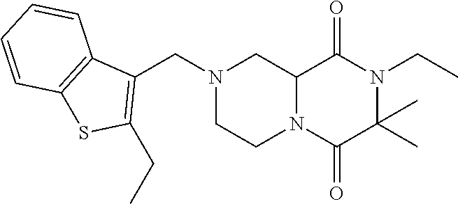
C12N(C(=O)C(C)(C)N(CC)C1=O)CCN(CC1=C(CC)SC3=C1C=CC=C3)C2
